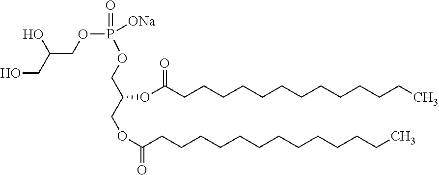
OCC(COP(OCC(COC(CCCCCCCCCCCCC)=O)OC(CCCCCCCCCCCCC)=O)(=O)[ONa])O
